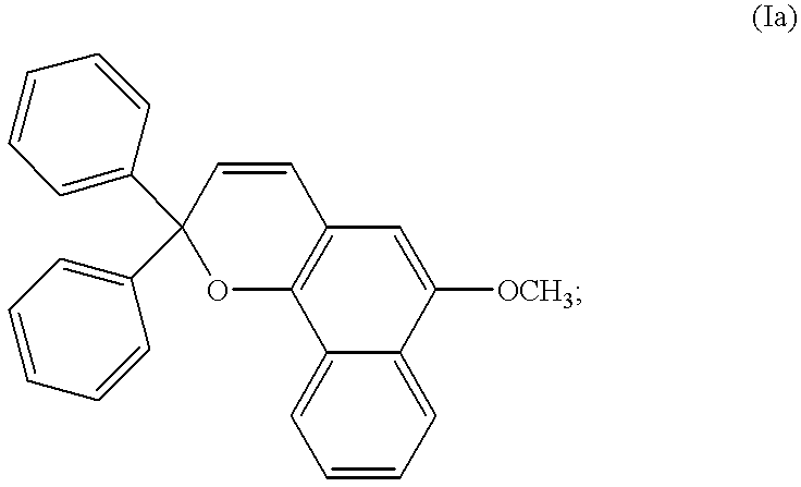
C1=CC=C2C(=C1)C1=C(C=C2[OCH3])C=CC(C2=CC=CC=C2)(C2=CC=CC=C2)O1
